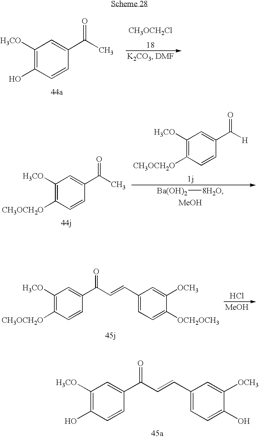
C1([H3CO])=C(O)C=CC(C(C)=O)=C1.[CH3OCH2Cl].C1([H3CO])=C([CH3OCH2O])C=CC(C(C)=O)=C1.C1([H3CO])=C([CH3OCH2O])C=CC(C([H])=O)=C1.[Ba(OH)2][8H2O].[MeOH].C1([H3CO])=C([CH3OCH2O])C=CC(C(C=CC2=CC=C([OCH2OCH3])C([OCH3])=C2)=O)=C1.Cl.[MeOH].C1([H3CO])=C(O)C=CC(C(C=CC2=CC=C(O)C([OCH3])=C2)=O)=C1
